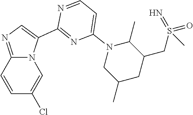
N1=CC=C(N2CC(C)CC(CS(=N)(=O)C)C2C)N=C1C1=CN=C2N1C=C(Cl)C=C2
